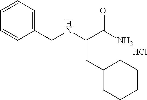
C1=CC(CNC(C(N)=O)CC2CCCCC2)=CC=C1.Cl
